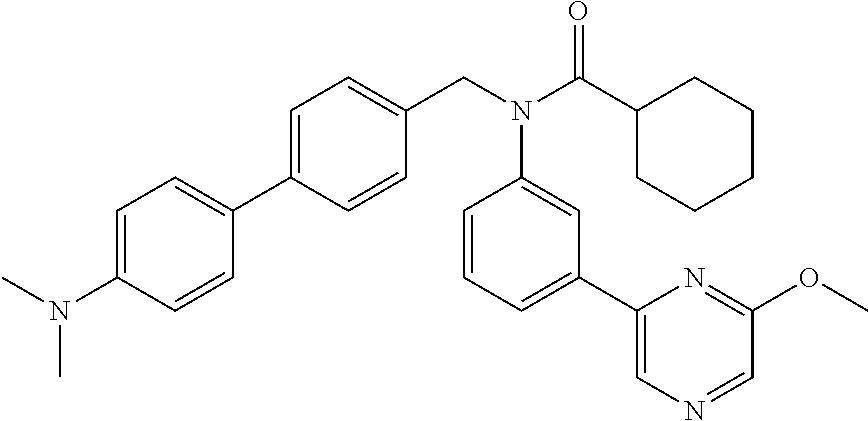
C1(C2=CC=C(CN(C(C3CCCCC3)=O)C3=CC(C4=CN=CC(OC)=N4)=CC=C3)C=C2)=CC=C(N(C)C)C=C1
